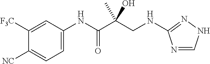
C1=C(NC(C(CNC2=NNC=N2)(O)C)=O)C=C([F3C])C([NC])=C1
